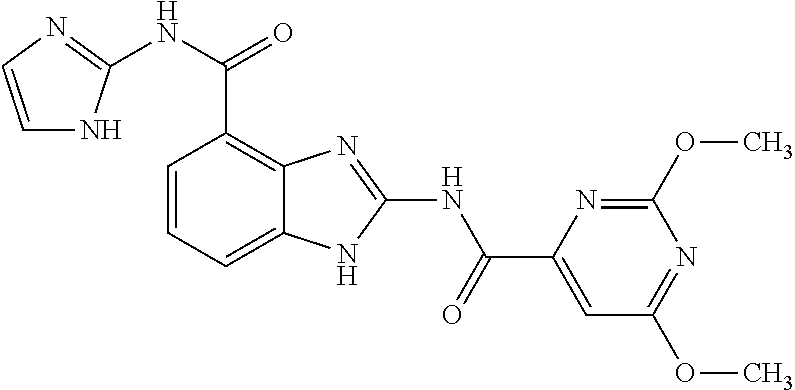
C1=CC=C2C(=C1C(NC1=NC=CN1)=O)N=C(NC(C1=CC(OC)=NC(OC)=N1)=O)N2
